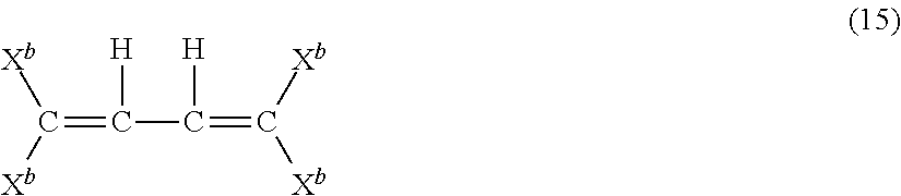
C(=C([H])C([H])=C([Xb])[Xb])([Xb])[Xb]
